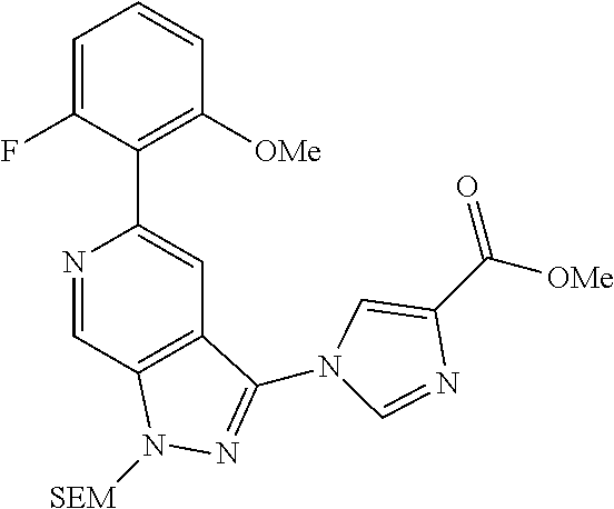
N1=CC2=C(C=C1C1=C([OMe])C=CC=C1F)C(N1C=C(C([OMe])=O)N=C1)=NN2[SEM]
